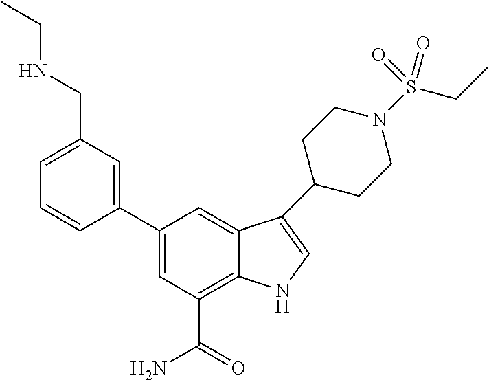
C1=C(C2=CC(CNCC)=CC=C2)C=C2C(=C1C(=O)N)NC=C2C1CCN(S(=O)(=O)CC)CC1
